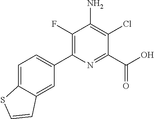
C1(F)=C(C2=CC=C3C(=C2)C=CS3)N=C(C(O)=O)C(Cl)=C1N
